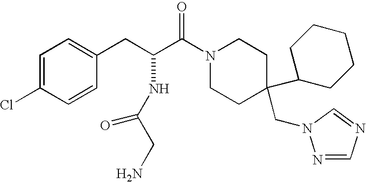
C1=CC(Cl)=CC=C1CC(C(=O)N1CCC(C2CCCCC2)(CN2N=CN=C2)CC1)NC(CN)=O
